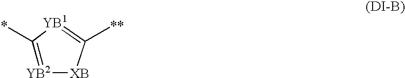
[YB2]1=C(*)[YB1]=C([**])[XB]1
